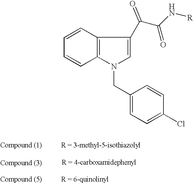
C1=CC2=C(C=C1)N(CC1=CC=C(Cl)C=C1)C=C2C(C(N[R])=O)=O
